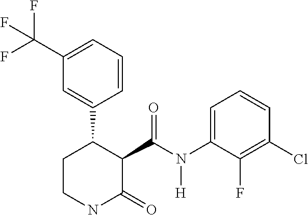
C1(C(F)(F)F)=CC=CC(C2CCNC(=O)C2C(N(C2=CC=CC(Cl)=C2F)[H])=O)=C1
